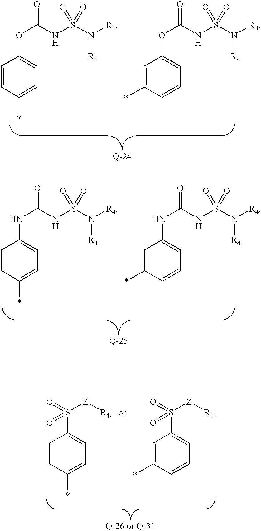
C1=CC(*)=CC=C1OC(NS(N([R4])[R4])(=O)=O)=O.C1=C(*)C=CC=C1OC(NS(N([R4])[R4])(=O)=O)=O.C1=CC(*)=CC=C1NC(NS(N([R4])[R4])(=O)=O)=O.C1=C(*)C=CC=C1NC(NS(N([R4])[R4])(=O)=O)=O.C1=CC(*)=CC=C1S([Z][R4])(=O)=O.C1=C(*)C=CC=C1S([Z][R4])(=O)=O
